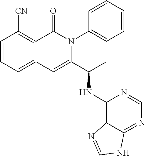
C1=CC=C2C(=C1[CN])C(=O)N(C1=CC=CC=C1)C(C(C)NC1=C3C(=NC=N1)NC=N3)=C2
